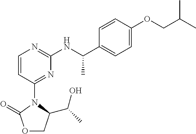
C1=C(OCC(C)C)C=CC(C(NC2=NC=CC(N3C(C(C)O)COC3=O)=N2)C)=C1
